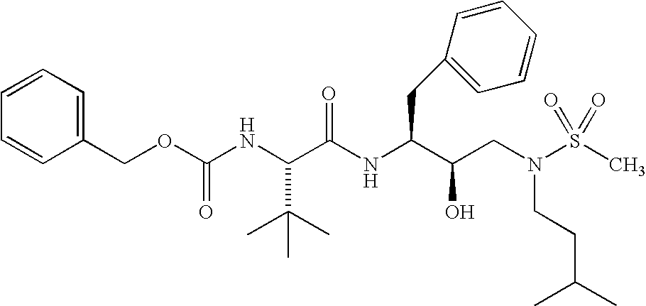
C(C(NC(CC1=CC=CC=C1)C(CN(S(C)(=O)=O)CCC(C)C)O)=O)(NC(OCC1=CC=CC=C1)=O)C(C)(C)C
